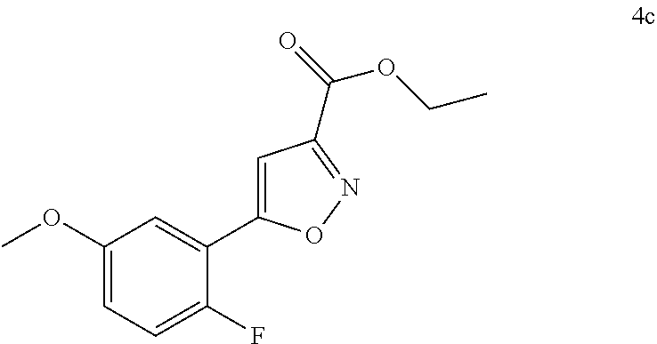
C1(OC)=CC=C(F)C(C2=CC(C(=O)OCC)=NO2)=C1
